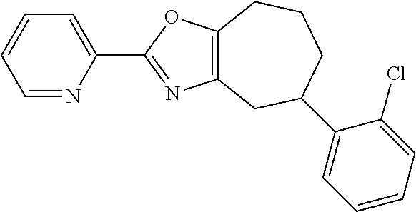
C1=NC(C2=NC3=C(O2)CCCC(C2=CC=CC=C2Cl)C3)=CC=C1
